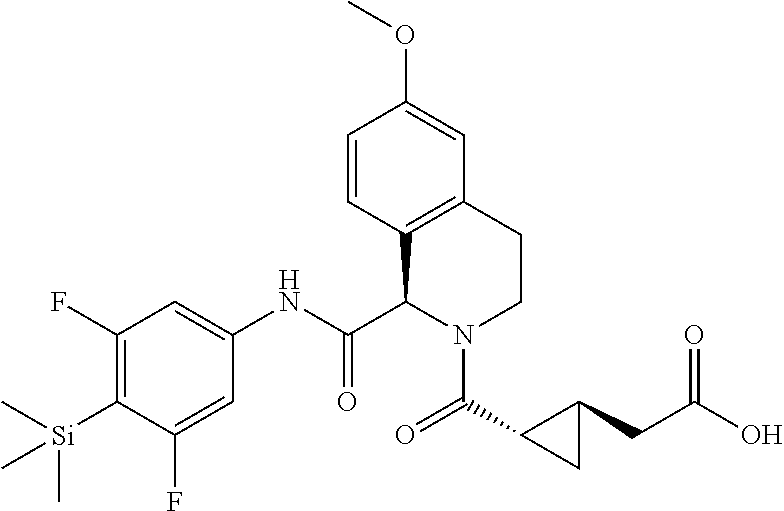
C1(F)=C([Si](C)(C)C)C(F)=CC(NC(C2N(C(=O)C3CC3CC(=O)O)CCC3=C2C=CC(OC)=C3)=O)=C1
